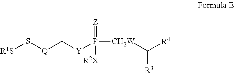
[R1S]S[Q]C[Y]P(=[Z])([CH2W]C([R3])[R4])[R2X]
